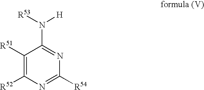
C1([R51])=C([R52])N=C([R54])N=C1N([R53])[H]
